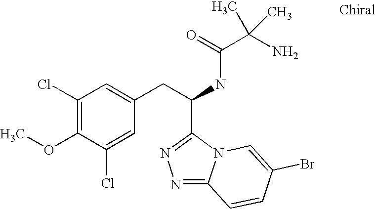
C(C(NC(=O)C(C)(C)N)C1=NN=C2N1C=C(Br)C=C2)C1=CC(Cl)=C(OC)C(Cl)=C1
